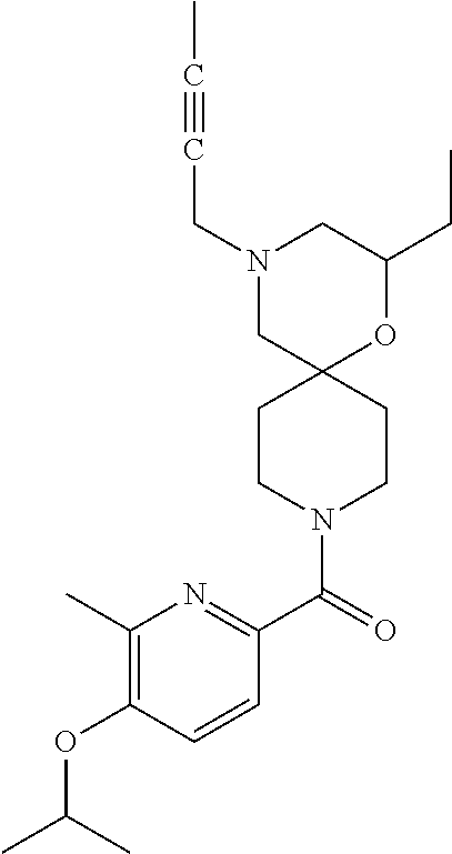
N1(CC#CC)CC2(OC(CC)C1)CCN(C(C1=NC(C)=C(OC(C)C)C=C1)=O)CC2
